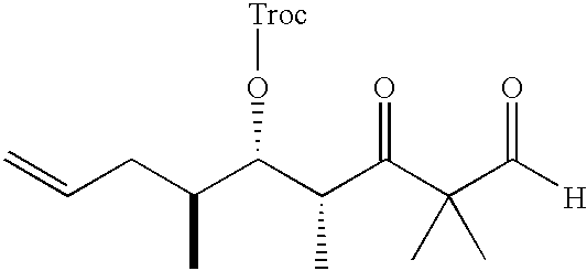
C=CCC(C(C(C(C(C([H])=O)(C)C)=O)C)O[Troc])C
